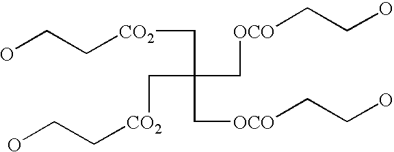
C(C(C[OCO]CCO)(C[CO2]CCO)C[OCO]CCO)[CO2]CCO
